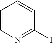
C1=CN=C(I)C=C1
